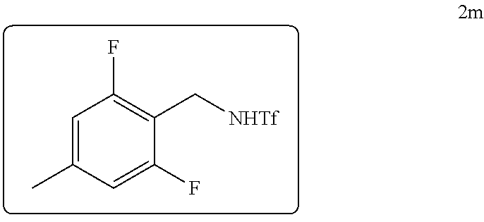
C1=C(C)C=C(F)C(C[NHTf])=C1F
